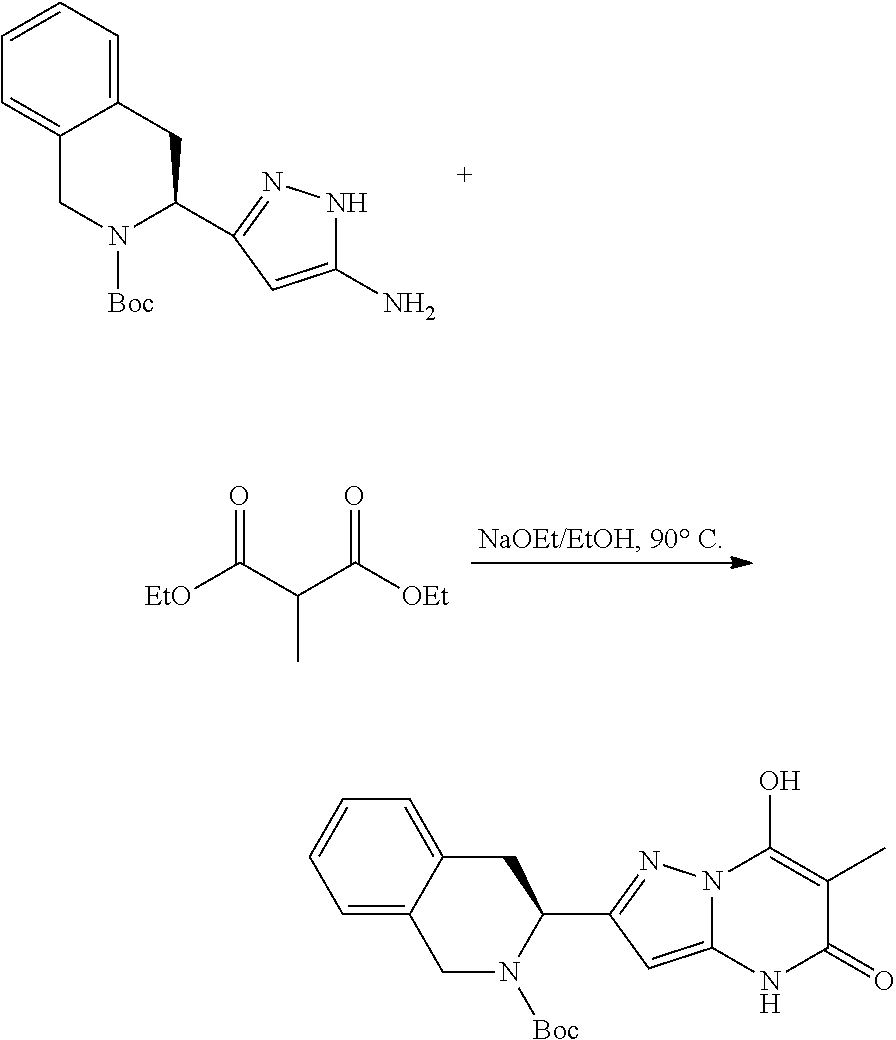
C12=CC=CC=C1CC(C1=NNC(N)=C1)N([Boc])C2.[EtO]C(C(C([OEt])=O)C)=O.C1=CC=C2C(=C1)CC(C1=NN3C(=C1)NC(=O)C(C)=C3O)N([Boc])C2
